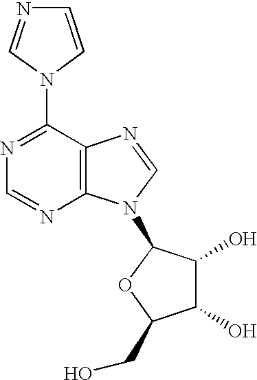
C12=C(N=CN1C1C(O)C(O)C(CO)O1)C(N1C=NC=C1)=NC=N2
